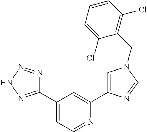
C1(C2=NNN=N2)=CC=NC(C2=CN(CC3=C(Cl)C=CC=C3Cl)C=N2)=C1
